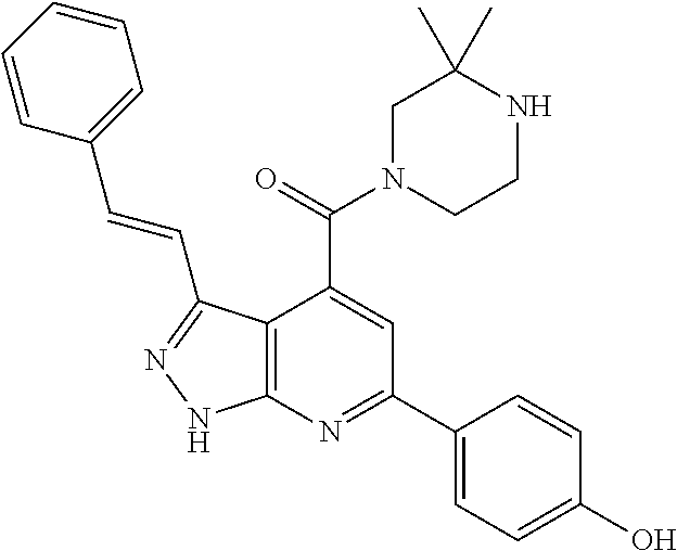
C1=CC=CC(C=CC2=NNC3=C2C(C(=O)N2CCNC(C)(C)C2)=CC(C2=CC=C(O)C=C2)=N3)=C1
